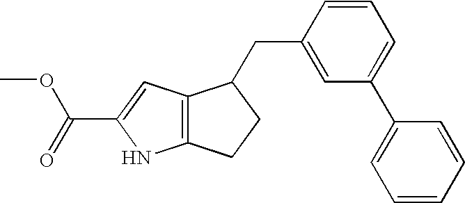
C12=C(C=C(C(=O)OC)N1)C(CC1=CC(C3=CC=CC=C3)=CC=C1)CC2
